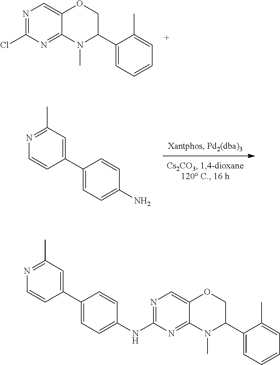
C1(Cl)=NC=C2C(=N1)N(C)C(C1=CC=CC=C1C)CO2.C1=CC(C2=CC=C(N)C=C2)=CC(C)=N1.N(C1=CC=C(C2=CC(C)=NC=C2)C=C1)C1=NC=C2C(=N1)N(C)C(C1=CC=CC=C1C)CO2
